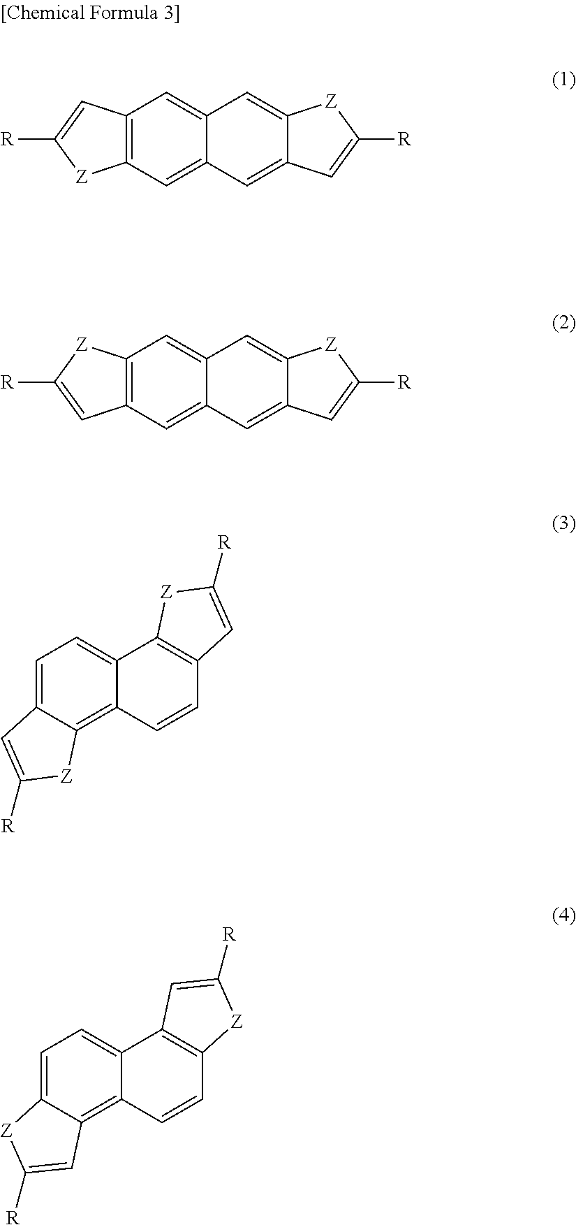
[R]C1=CC2=C([Z]1)C=C1C(=C2)C=C2C(=C1)C=C([R])[Z]2.[R]C1=CC2=C([Z]1)C=C1C(=C2)C=C2C(=C1)[Z]C([R])=C2.C1=C2C(=C3C(=C1)C1=C(C=C3)C=C([R])[Z]1)[Z]C([R])=C2.C1=C2C(=C3C(=C1)C1=C(C=C3)[Z]C([R])=C1)C=C([R])[Z]2
